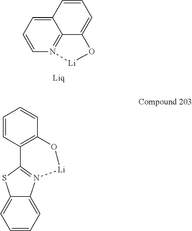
C12=N3C=CC=C1C=CC=C2O[Li]3.C1=CC2=C(C=C1)O[Li]N1=C2SC2=CC=CC=C21
